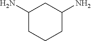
C1(N)CCCC(N)C1
